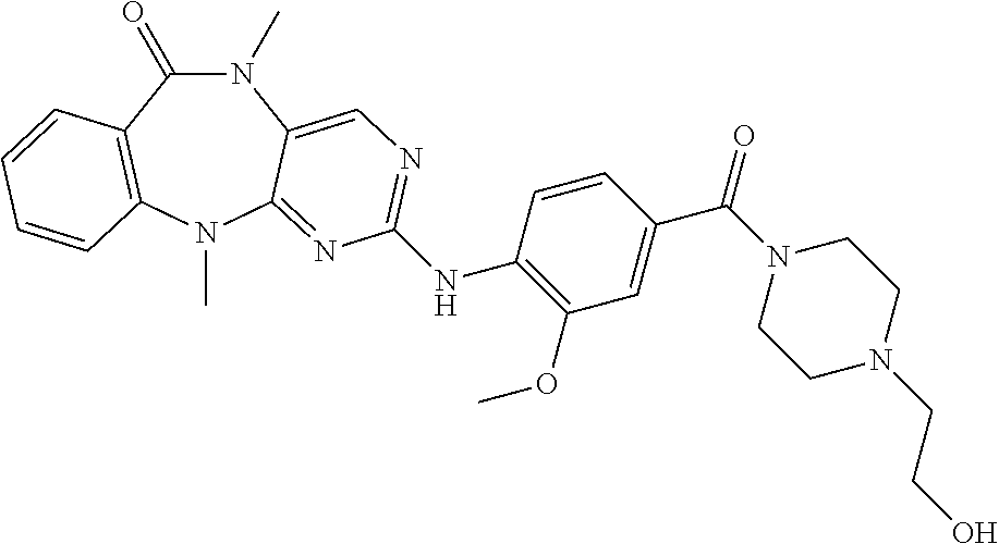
N1(C)C(=O)C2=C(N(C)C3=NC(NC4=C(OC)C=C(C(N5CCN(CCO)CC5)=O)C=C4)=NC=C13)C=CC=C2
